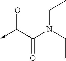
O=C(C(=O)N(CC)CC)->C
